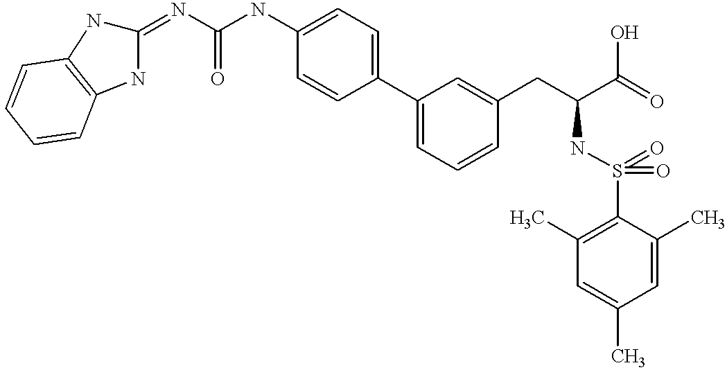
N(C(NC1=CC=C(C2=CC=CC(CC(C(=O)O)NS(=O)(=O)C3=C(C)C=C(C)C=C3C)=C2)C=C1)=O)=C1NC2=C(N1)C=CC=C2
